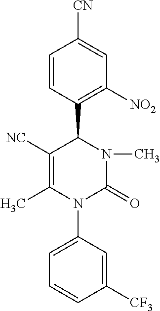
C1=CC(C2C([NC])=C(C)N(C3=CC=CC([CF3])=C3)C(=O)N2C)=C([NO2])C=C1[CN]
